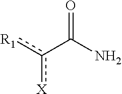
[R1]c(C(N)=O)[X]
